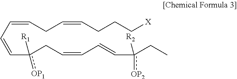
C(=Cc(CC=CC=Cc(CC)([R2])[OP2])([R1])[OP1])C=CCC=CCCC[X]
